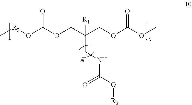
C[R3]OC(OCC(COC(OC)=O)([R1])CNC(=O)O[R2])=O
